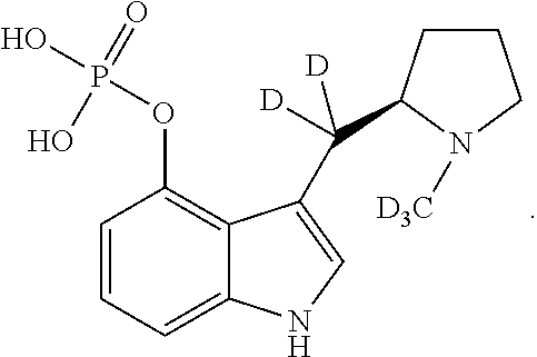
C1=CC=C2C(=C1OP(O)(O)=O)C(C(C1CCCN1[D3C])([D])[D])=CN2
